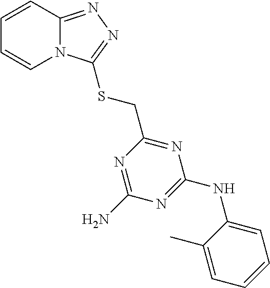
N12C(=NN=C1SCC1=NC(NC3=CC=CC=C3C)=NC(N)=N1)C=CC=C2
